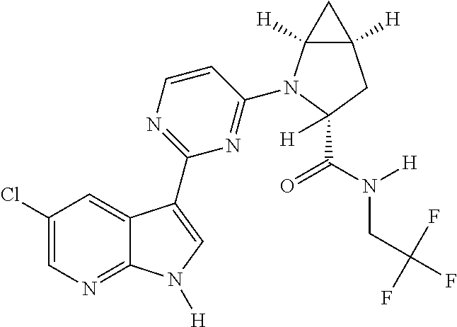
C1(Cl)=CN=C2C(=C1)C(C1=NC=CC(N3C4([H])C([H])(CC3(C(N([H])CC(F)(F)F)=O)[H])C4)=N1)=CN2[H]
